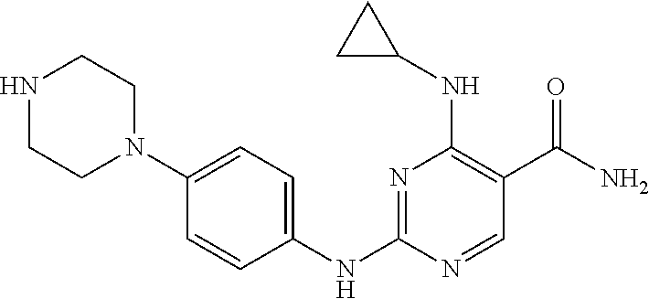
N1=C(NC2=CC=C(N3CCNCC3)C=C2)N=CC(C(N)=O)=C1NC1CC1
